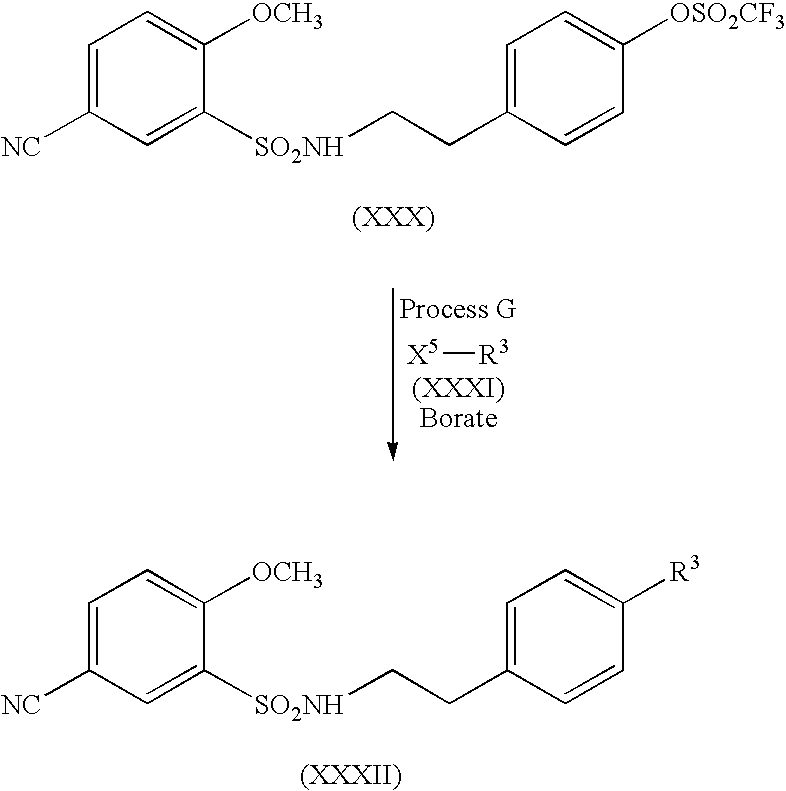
[X5][R3].C1=C([NC])C=C([SO2NH]CCC2=CC=C([OSO2CF3])C=C2)C([OCH3])=C1.C1=C([NC])C=C([SO2NH]CCC2=CC=C([R3])C=C2)C([OCH3])=C1
